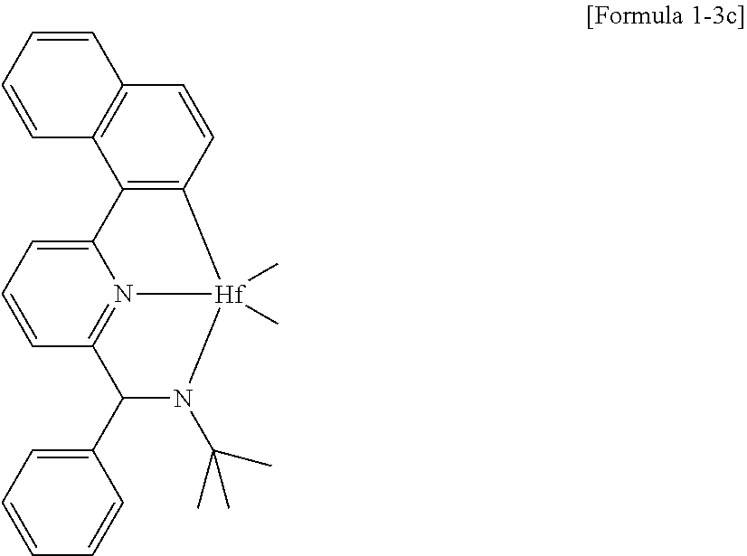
C12=CC=CC3=N1[Hf](C)(C)(C1=C2C2=C(C=C1)C=CC=C2)N(C(C)(C)C)C3C1=CC=CC=C1
